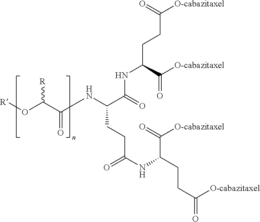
[R]OC(C(NC(C(=O)NC(C(=O)[O-cabazitaxel])CCC(=O)[O-cabazitaxel])CCC(NC(C([O-cabazitaxel])=O)CCC([O-cabazitaxel])=O)=O)=O)[R]
